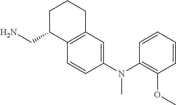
C1=CC(N(C2=C(OC)C=CC=C2)C)=CC2=C1C(CN)CCC2
